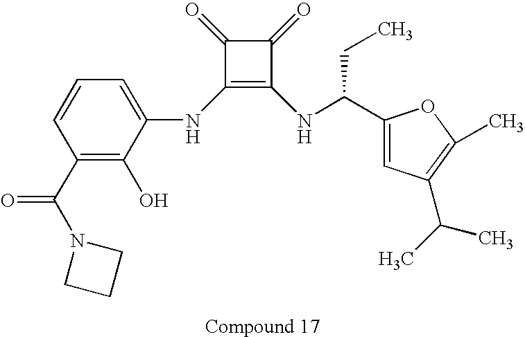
C1(NC2=CC=CC(C(=O)N3CCC3)=C2O)=C(NC(CC)C2=CC(C(C)C)=C(C)O2)C(=O)C1=O
